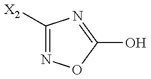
C1([X2])=NOC(O)=N1
